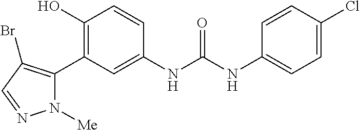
C1(O)=C(C2=C(Br)C=NN2[Me])C=C(NC(=O)NC2=CC=C(Cl)C=C2)C=C1
